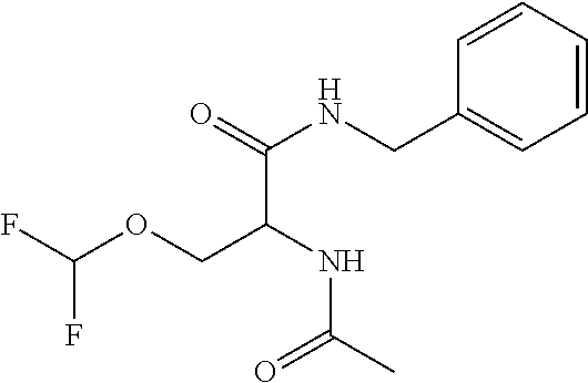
C(C(NC(=O)C)COC(F)F)(=O)NCC1=CC=CC=C1
